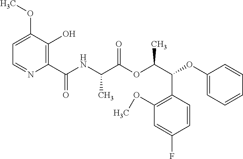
C1=C(OC)C(O)=C(C(NC(C(OC(C(C2=C(OC)C=C(F)C=C2)OC2=CC=CC=C2)C)=O)C)=O)N=C1
